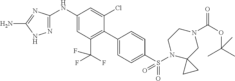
C1(NC2=CC(C(F)(F)F)=C(C3=CC=C(S(N4C5(CN(C(OC(C)(C)C)=O)CC4)CC5)(=O)=O)C=C3)C(Cl)=C2)=NNC(N)=N1
